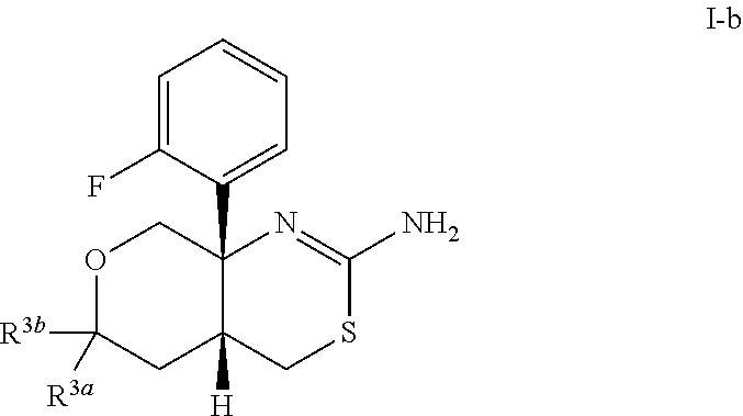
O1C([R3a])([R3b])CC2([H])C(C3=CC=CC=C3F)(C1)N=C(N)SC2
